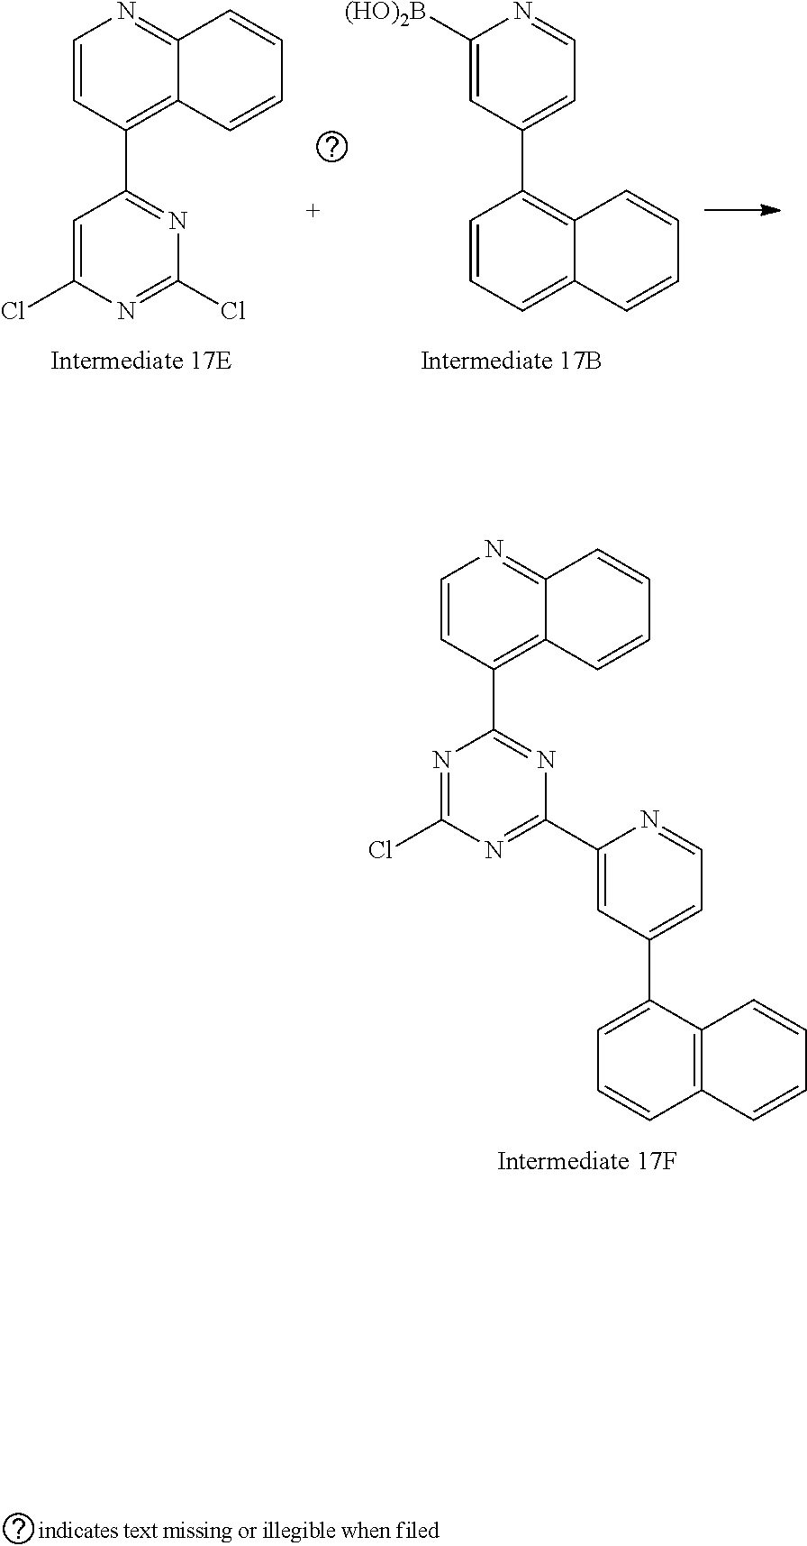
C1=CC(C2=NC(C3=CC(C4=CC=CC5=C4C=CC=C5)=CC=N3)=NC(Cl)=N2)=C2C(=N1)C=CC=C2.C1=CC(C2=NC(Cl)=NC(Cl)=C2)=C2C(=N1)C=CC=C2.C1=CC=C2C(=C1C1=CC=NC([(HO)2B])=C1)C=CC=C2
